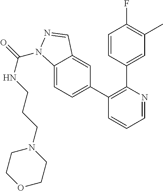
C1=NC(C2=CC(C)=C(F)C=C2)=C(C2=CC=C3C(=C2)C=NN3C(=O)NCCCN2CCOCC2)C=C1
